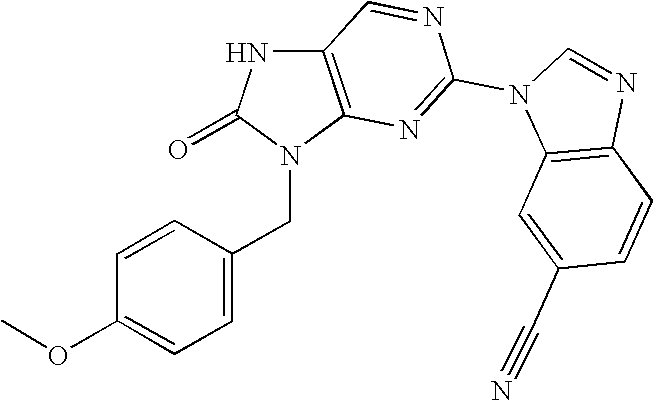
C1=CC(OC)=CC=C1CN1C(=O)NC2=C1N=C(N1C3=C(N=C1)C=CC(C#N)=C3)N=C2
